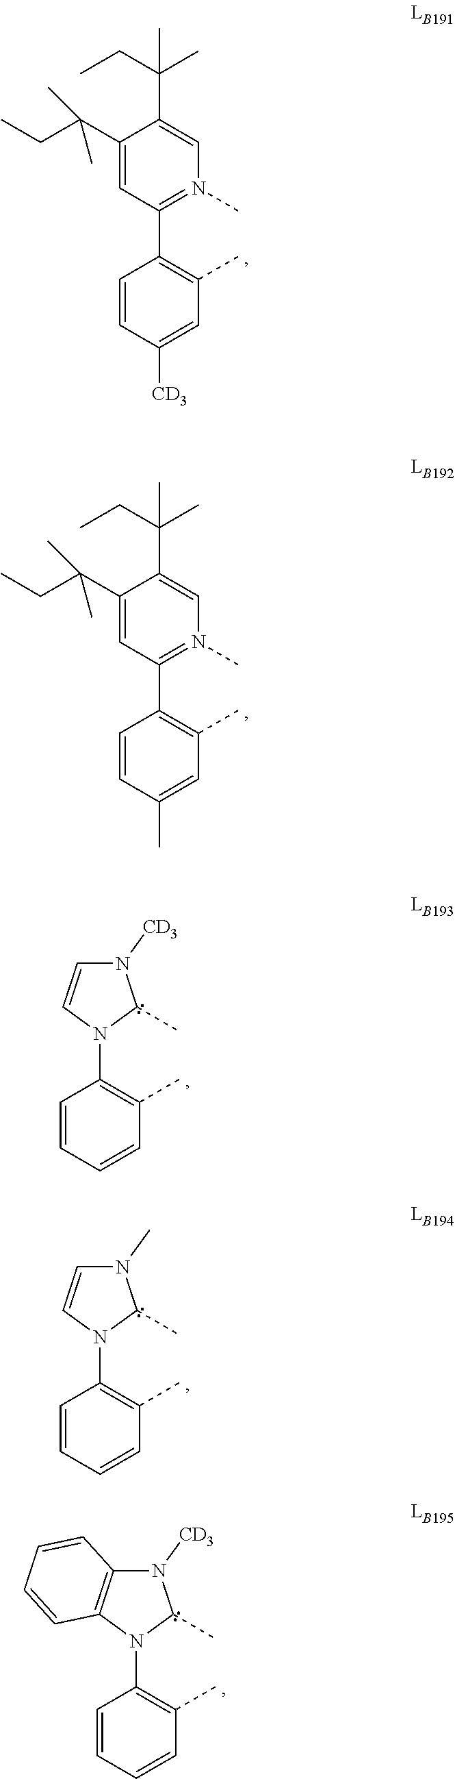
C1=CC([CD3])=CC(C)=C1C1=N(C)C=C(C(CC)(C)C)C(C(CC)(C)C)=C1.C1=CC=CC(C)=C1N1C(C)N([CD3])C=C1.C1=CC=CC(C)=C1N1C(C)N(C)C=C1.C1=CC=CC(C)=C1N1C(C)N([CD3])C2=C1C=CC=C2.C1=CC(C)=CC(C)=C1C1=N(C)C=C(C(CC)(C)C)C(C(CC)(C)C)=C1
